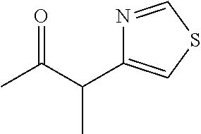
CC(C(C1=CSC=N1)C)=O
